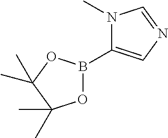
N1(C)C(B2OC(C)(C)C(C)(C)O2)=CN=C1
